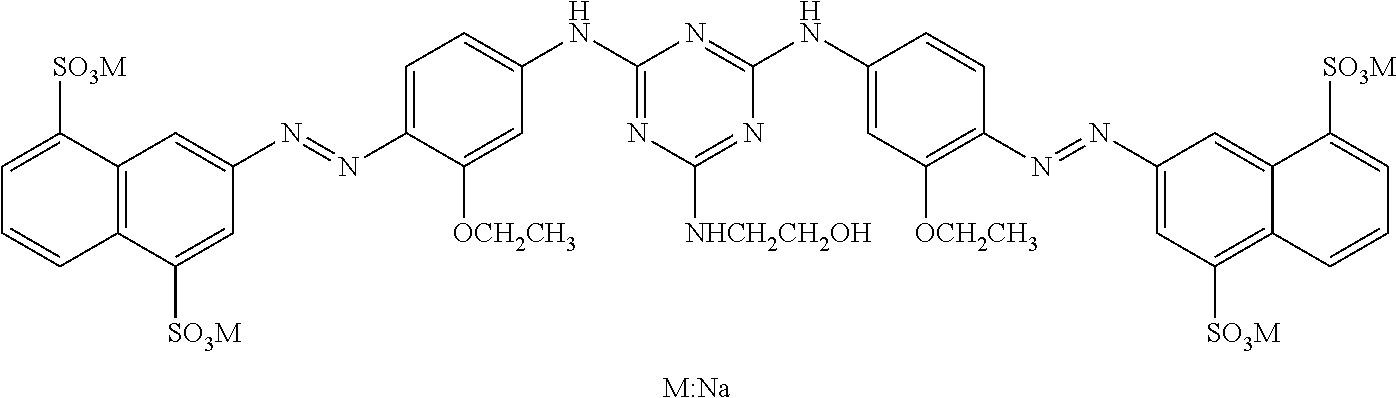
C12=C(C([SO3M])=CC(N=NC3=CC=C(NC4=NC([NHCH2CH2OH])=NC(NC5=CC([OCH2CH3])=C(N=NC6=CC([SO3M])=C7C(=C6)C([SO3M])=CC=C7)C=C5)=N4)C=C3[OCH2CH3])=C1)C=CC=C2[SO3M].[M:Na]
